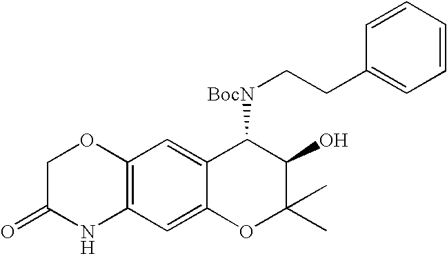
C12=C(C=C3C(=C1)C([BocN]CCC1=CC=CC=C1)C(O)C(C)(C)O3)NC(=O)CO2
